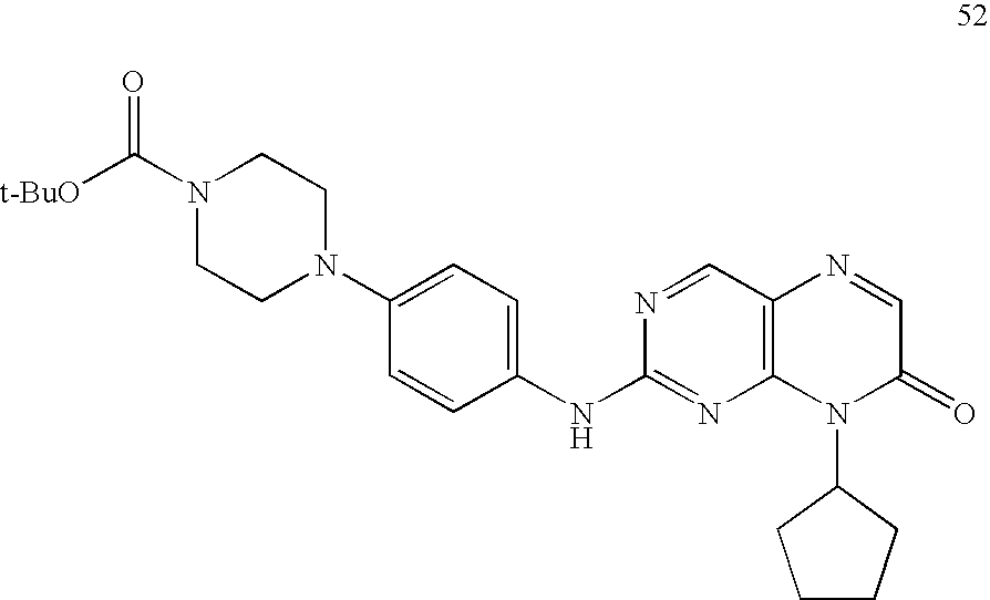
C1(NC2=CC=C(N3CCN(C([t-BuO])=O)CC3)C=C2)=NC2=C(C=N1)N=CC(=O)N2C1CCCC1
